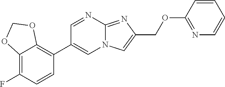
C12=C(C3=CN4C(=NC(COC5=NC=CC=C5)=C4)N=C3)C=CC(F)=C1OCO2
